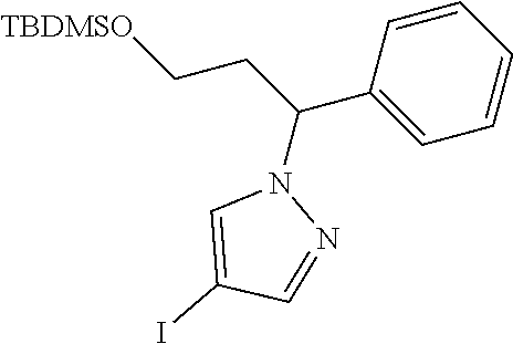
[TBDMSO]CCC(C1=CC=CC=C1)N1C=C(I)C=N1
